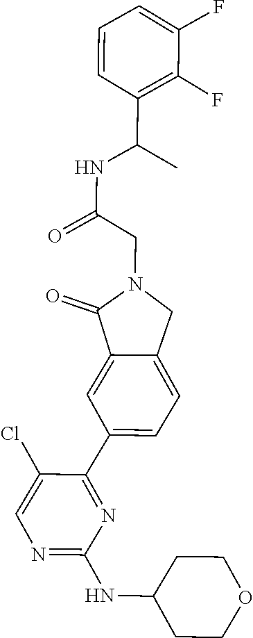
N1=C(NC2CCOCC2)N=C(C2=CC=C3C(=C2)C(=O)N(CC(NC(C2=C(F)C(F)=CC=C2)C)=O)C3)C(Cl)=C1
